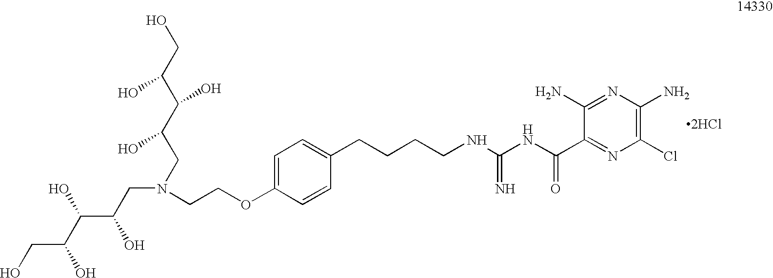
C1(Cl)=C(N)N=C(N)C(C(NC(NCCCCC2=CC=C(OCCN(CC(C(C(CO)O)O)O)CC(C(C(CO)O)O)O)C=C2)=N)=O)=N1.[2HCl]
